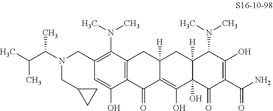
C12=C(C(N(C)C)=C(CN(C(C)C(C)C)CC3CC3)C=C1O)CC1([H])C(=C(O)C3(O)C([H])(C1)C(N(C)C)C(O)=C(C(=O)N)C3=O)C2=O
